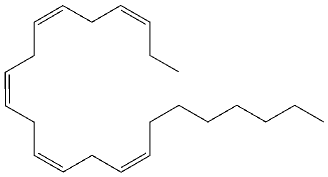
C(CC=CCC=CCC=CCCCCCCC)=CCC=CCC
